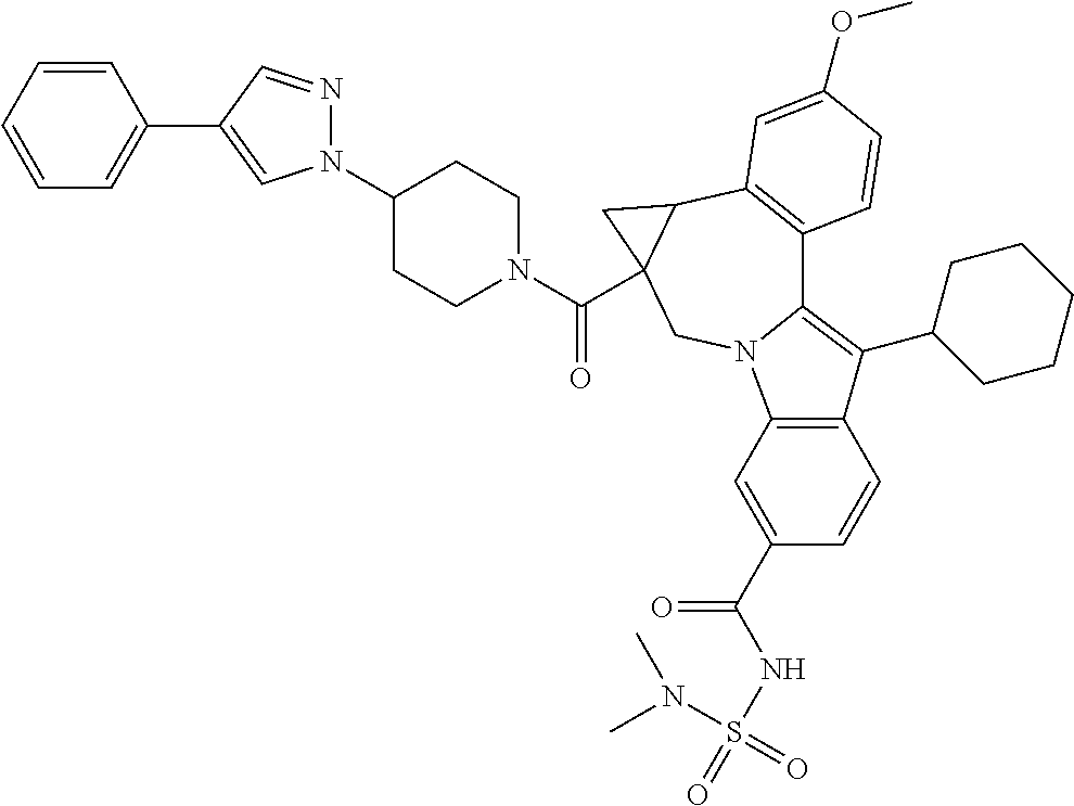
C1(N2N=CC(C3=CC=CC=C3)=C2)CCN(C(=O)C23C(C4=C(C5=C(C6CCCCC6)C6=C(N5C2)C=C(C(=O)NS(=O)(N(C)C)=O)C=C6)C=CC(OC)=C4)C3)CC1
